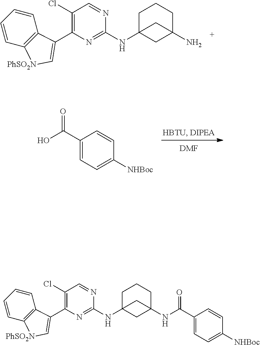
C1(C2=C[PhSO2N]C3=C2C=CC=C3)=C(Cl)C=NC(NC23CCCC(N)(C2)C3)=N1.[DMF].C1=C(C(O)=O)C=CC([NHBoc])=C1.C1=C(C(NC23CC(NC4=NC(C5=C[PhSO2N]C6=C5C=CC=C6)=C(Cl)C=N4)(CCC2)C3)=O)C=CC([NHBoc])=C1
